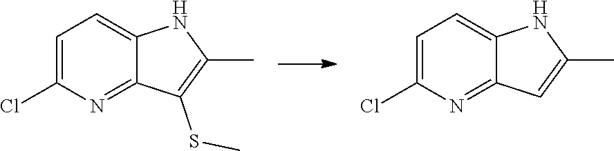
C1=C(Cl)N=C2C(=C1)NC(C)=C2.C1=C(Cl)N=C2C(=C1)NC(C)=C2SC
